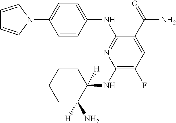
C1=CC(NC2=NC(NC3([H])CCCCC3(N)[H])=C(F)C=C2C(=O)N)=CC=C1N1C=CC=C1
